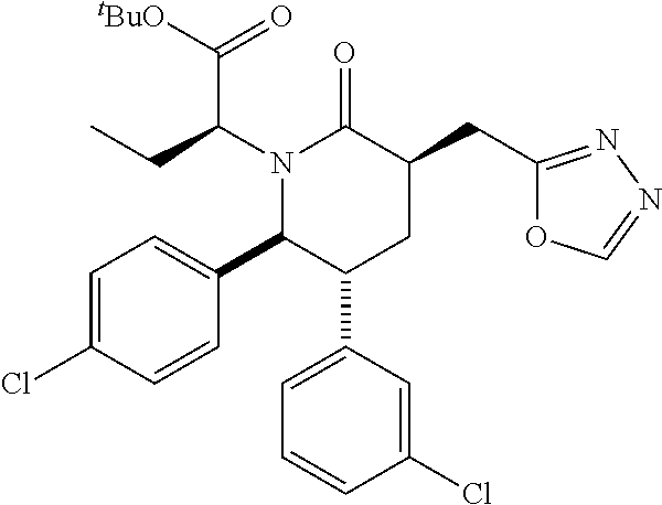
N1(C(CC)C([tBuO])=O)C(C2=CC=C(Cl)C=C2)C(C2=CC=CC(Cl)=C2)CC(CC2=NN=CO2)C1=O
